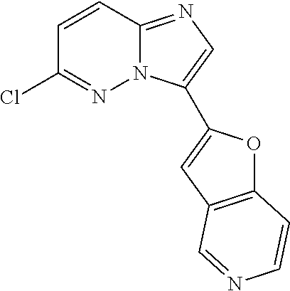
C1=CC2=NC=C(C3=CC4=C(O3)C=CN=C4)N2N=C1Cl
